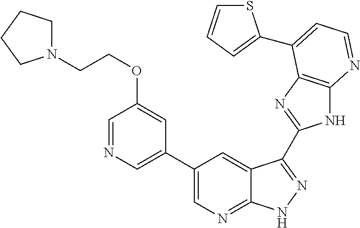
C1(C2=CN=CC(OCCN3CCCC3)=C2)=CN=C2C(=C1)C(C1=NC3=C(N1)N=CC=C3C1=CC=CS1)=NN2
